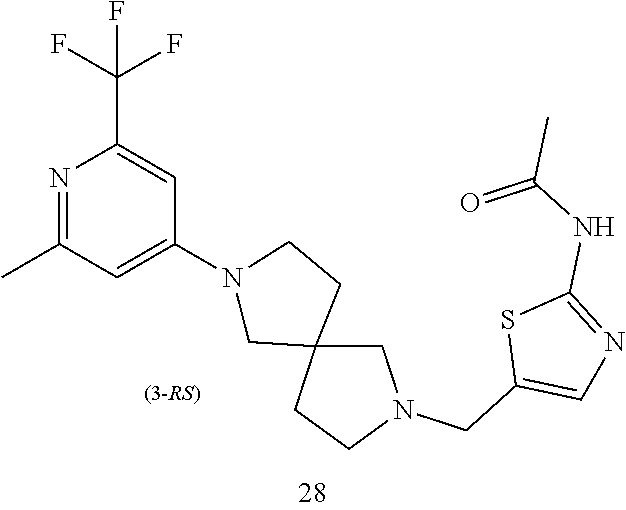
N1=C(C)C=C(N2CC3(CN(CC4=CN=C(NC(C)=O)S4)CC3)CC2)C=C1C(F)(F)F
